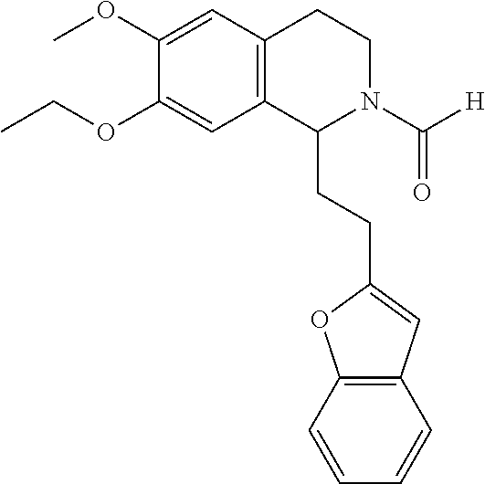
C12=C(C(CCC3=CC4=C(O3)C=CC=C4)N(C([H])=O)CC1)C=C(OCC)C(OC)=C2
